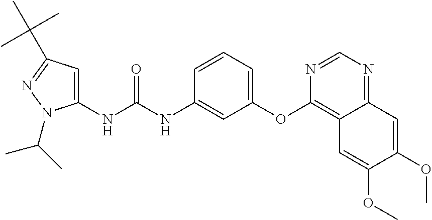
C1(NC(NC2=CC(OC3=C4C(=NC=N3)C=C(OC)C(OC)=C4)=CC=C2)=O)=CC(C(C)(C)C)=NN1C(C)C
